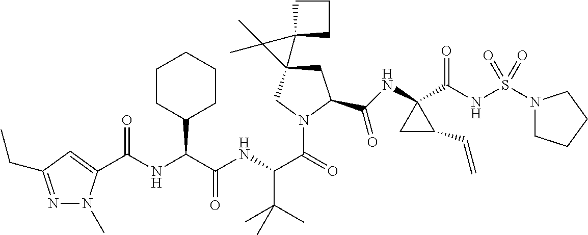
C(=O)(NC(C(NC(C(=O)N1CC2(CC1C(NC1(C(NS(N3CCCC3)(=O)=O)=O)CC1C=C)=O)C1(C2(C)C)CCC1)C(C)(C)C)=O)C1CCCCC1)C1=CC(CC)=NN1C
